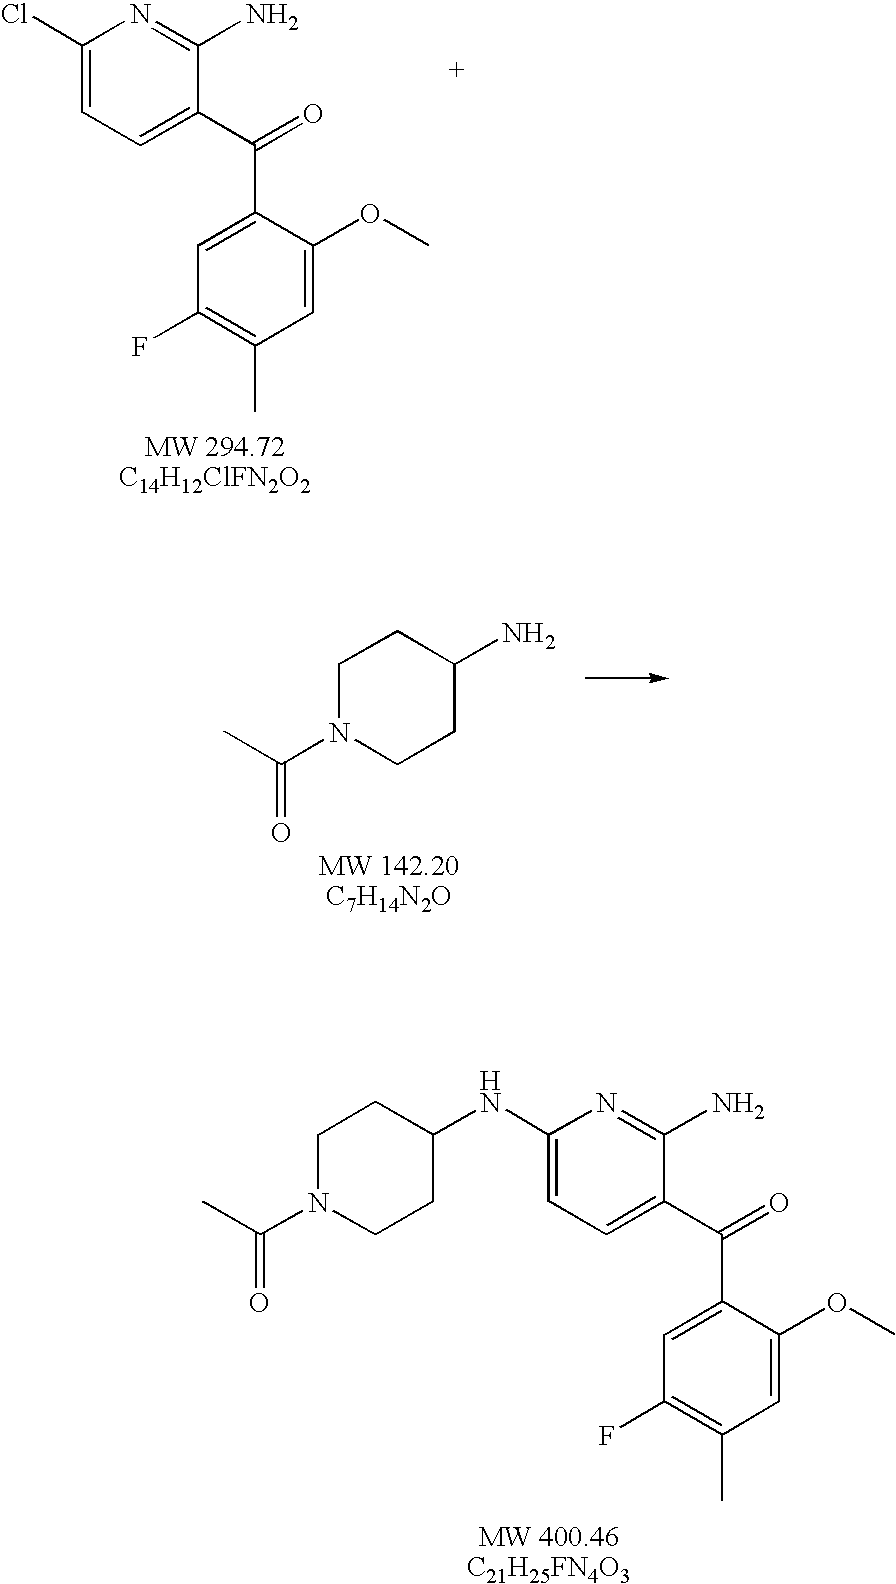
C1(Cl)=CC=C(C(=O)C2=CC(F)=C(C)C=C2OC)C(N)=N1.C1N(C(C)=O)CCC(N)C1.C1(NC2CCN(C(C)=O)CC2)=CC=C(C(=O)C2=CC(F)=C(C)C=C2OC)C(N)=N1
